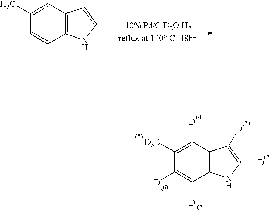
C1(C)=CC2=C(C=C1)NC=C2.C1([D3C])=C([D])C2=C(C([D])=C1[D])NC([D])=C2[D]
